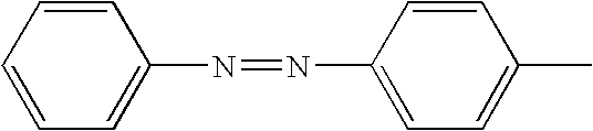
C1=CC=CC=C1N=NC1=CC=C(C)C=C1
